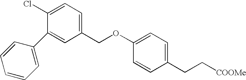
C1=C(C2=CC(COC3=CC=C(CC[COOMe])C=C3)=CC=C2Cl)C=CC=C1
